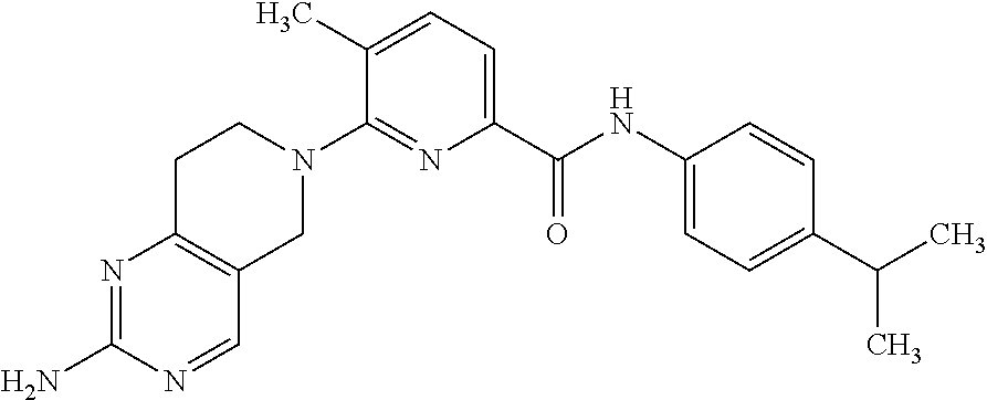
C1(C)=CC=C(C(NC2=CC=C(C(C)C)C=C2)=O)N=C1N1CCC2=C(C1)C=NC(N)=N2
